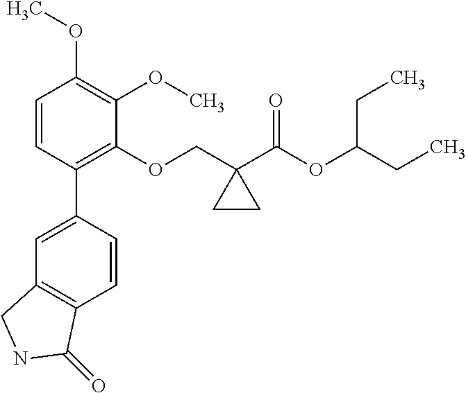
C1=CC(C2=CC3=C(C=C2)C(=O)NC3)=C(OCC2(C(OC(CC)CC)=O)CC2)C(OC)=C1OC
